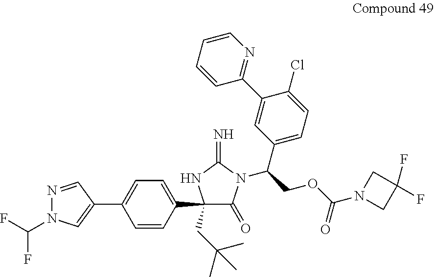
C(N1C(=O)C(C2=CC=C(C3=CN(C(F)F)N=C3)C=C2)(CC(C)(C)C)NC1=N)(C1=CC=C(Cl)C(C2=NC=CC=C2)=C1)COC(=O)N1CC(F)(F)C1
